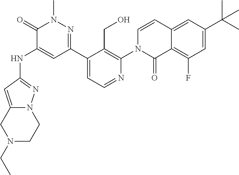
C1(C2=NN(C)C(=O)C(NC3=NN4C(=C3)CN(CC)CC4)=C2)=CC=NC(N2C=CC3=CC(C(C)(C)C)=CC(F)=C3C2=O)=C1CO
